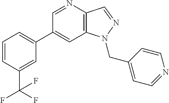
C1(C2=CC=CC(C(F)(F)F)=C2)=CC2=C(C=NN2CC2=CC=NC=C2)N=C1
